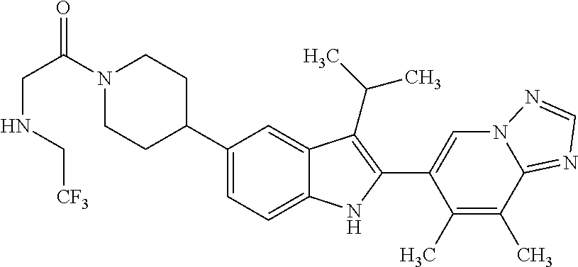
N1(C(CNC[CF3])=O)CCC(C2=CC=C3C(=C2)C(C(C)C)=C(C2=CN4C(=NC=N4)C(C)=C2C)N3)CC1
